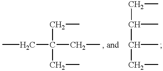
CCC(CC)(CC)CC.C(C(C)CC)(CC)C
